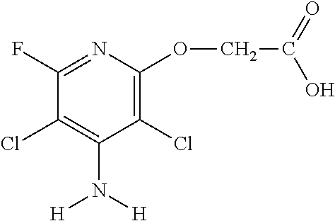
C1(OCC(O)=O)=C(Cl)C(N([H])[H])=C(Cl)C(F)=N1
